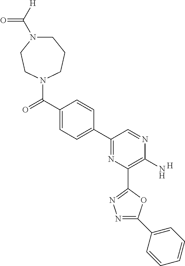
C1(N)=C(C2=NN=C(C3=CC=CC=C3)O2)N=C(C2=CC=C(C(=O)N3CCCN(C([H])=O)CC3)C=C2)C=N1.[H]
